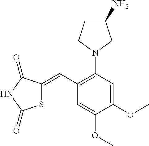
S1C(=CC2=C(N3CC(N)CC3)C=C(OC)C(OC)=C2)C(=O)NC1=O
